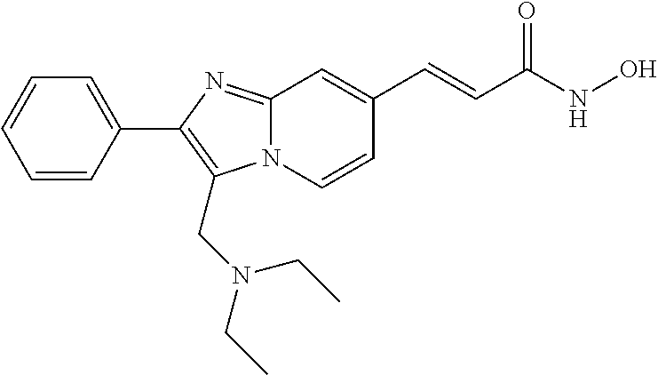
N12C(=NC(C3=CC=CC=C3)=C1CN(CC)CC)C=C(C=CC(NO)=O)C=C2
